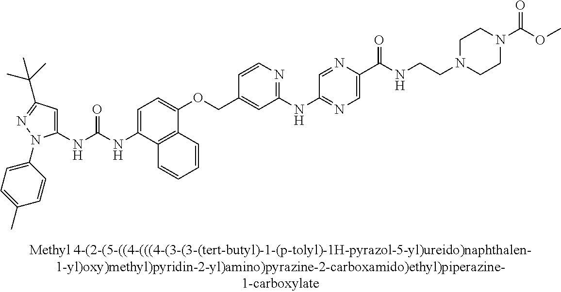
N(C(NC1=CC(C(C)(C)C)=NN1C1=CC=C(C)C=C1)=O)C1=CC=C(OCC2=CC(NC3=NC=C(C(NCCN4CCN(C(OC)=O)CC4)=O)N=C3)=NC=C2)C2=C1C=CC=C2
